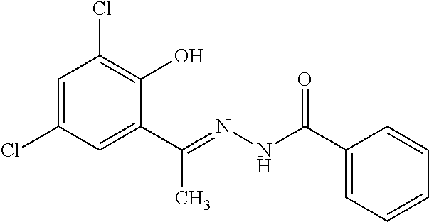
C1=C(Cl)C=C(C(=NNC(C2=CC=CC=C2)=O)C)C(O)=C1Cl
